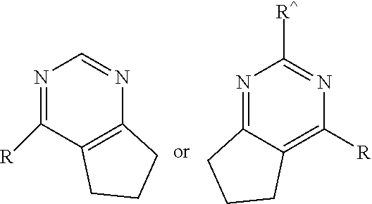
N1=C([R])C2=C(N=C1)CCC2.C1([R^])=NC([R])=C2C(=N1)CCC2
